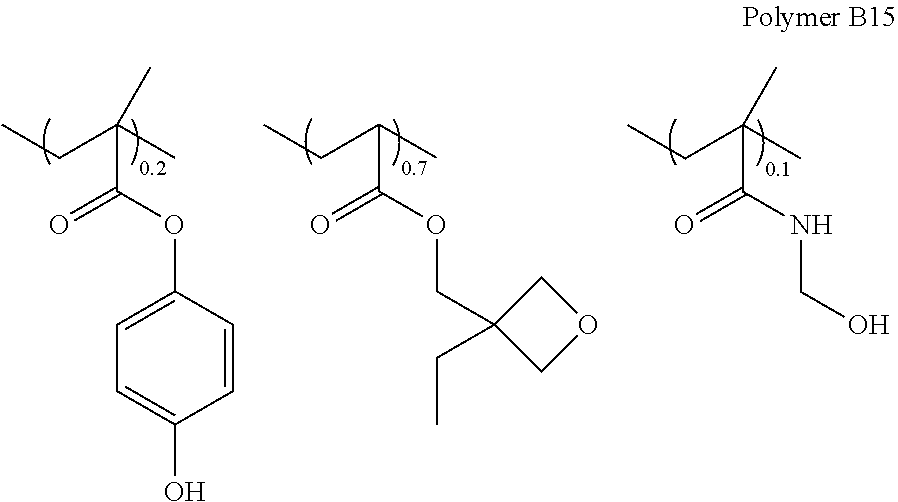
C1=C(OC(C(C)(CC)C)=O)C=CC(O)=C1.C(OC(C(C)CC)=O)C1(CC)COC1.N(C(C(C)(CC)C)=O)CO
